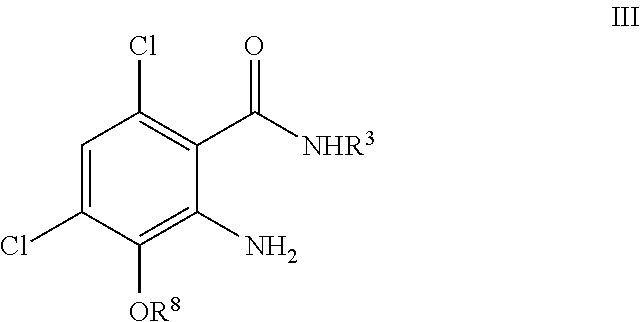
C1=C(Cl)C([OR8])=C(N)C(C([NHR3])=O)=C1Cl
